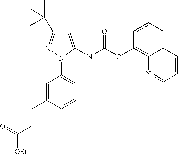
C1(CCC([OEt])=O)=CC(N2N=C(C(C)(C)C)C=C2NC(OC2=C3C(=CC=C2)C=CC=N3)=O)=CC=C1
